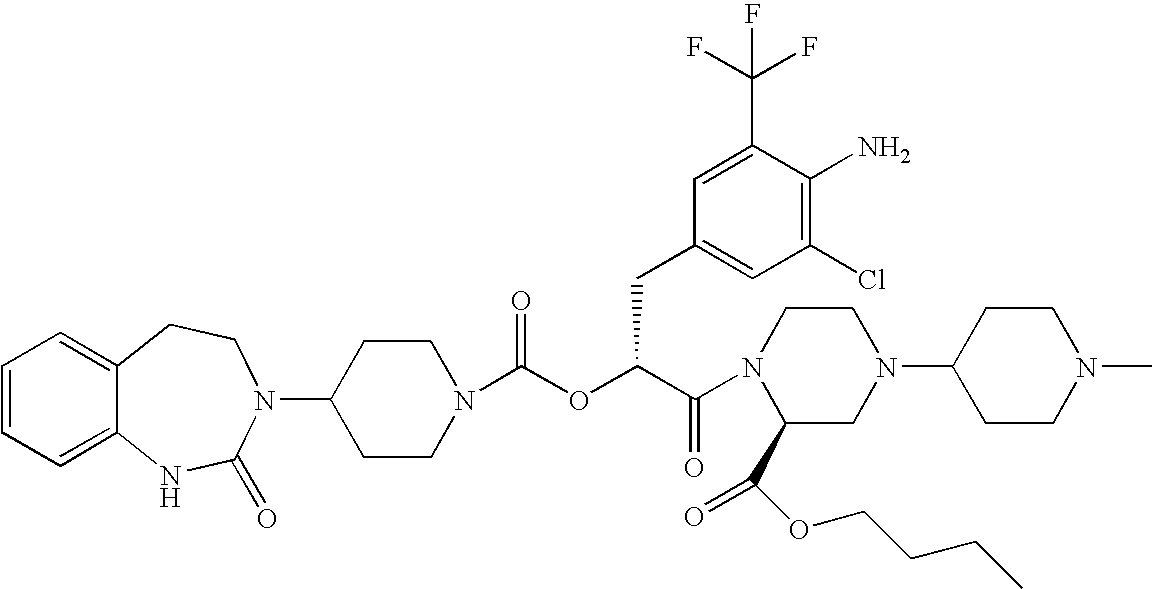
C12=CC=CC=C1NC(=O)N(C1CCN(C(OC(C(=O)N3C(C(OCCCC)=O)CN(C4CCN(C)CC4)CC3)CC3=CC(Cl)=C(N)C(C(F)(F)F)=C3)=O)CC1)CC2
